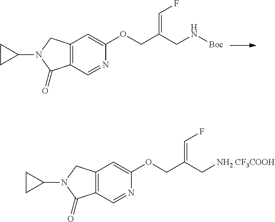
C12=C(C=NC(OCC(CN[Boc])=CF)=C1)C(=O)N(C1CC1)C2.C12=C(C=NC(OCC(C[NH2 CF3COOH])=CF)=C1)C(=O)N(C1CC1)C2
